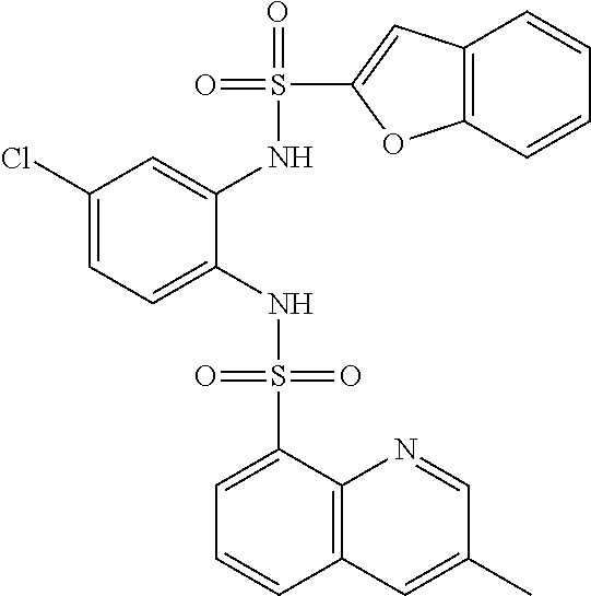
C1(Cl)=CC=C(NS(=O)(=O)C2=CC=CC3=C2N=CC(C)=C3)C(NS(=O)(C2=CC3=C(O2)C=CC=C3)=O)=C1
